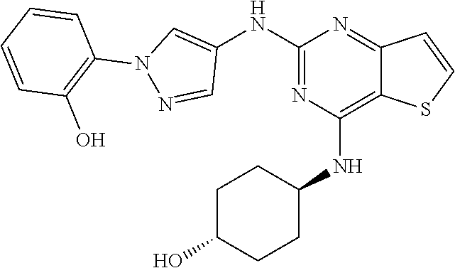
C1(NC2=CN(C3=C(O)C=CC=C3)N=C2)=NC(NC2CCC(O)CC2)=C2C(=N1)C=CS2
